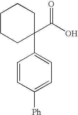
C1(C2=CC=C([Ph])C=C2)(C(O)=O)CCCCC1
